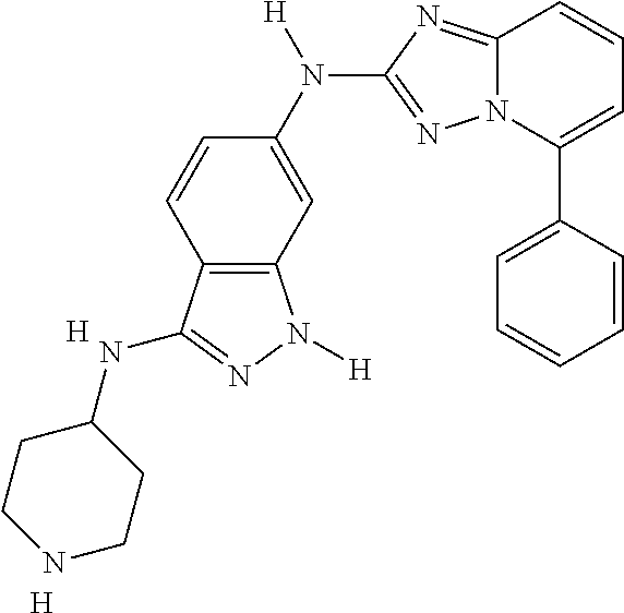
C1=C(C2=CC=CC3=NC(N(C4=CC5=C(C=C4)C(NC4CCNCC4)=NN5[H])[H])=NN23)C=CC=C1.[H].[H]
